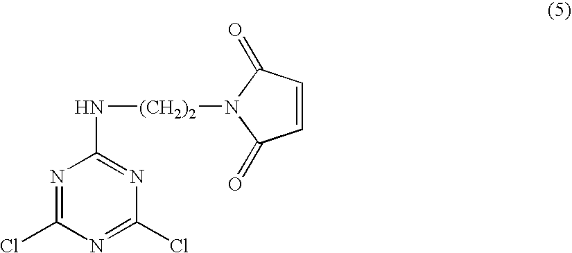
N1=C(Cl)N=C(Cl)N=C1N[(CH2)2]N1C(=O)C=CC1=O
